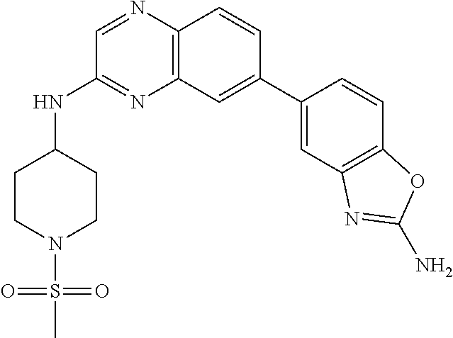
C1=C(C2=CC3=C(N=CC(NC4CCN(S(=O)(=O)C)CC4)=N3)C=C2)C=CC2=C1N=C(N)O2
